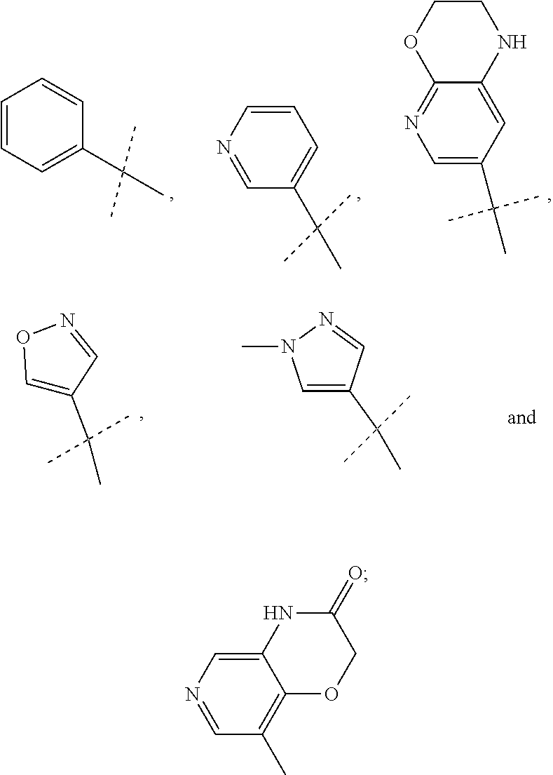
C1=CC=C(C(C)(C)C)C=C1.N1=CC(C(C)(C)C)=CC=C1.C1=C(C(C)(C)C)C=C2C(=N1)OCCN2.C1=C(C(C)(C)C)C=NO1.C1=C(C(C)(C)C)C=NN1C.N1=CC(C)=C2C(=C1)NC(=O)CO2
